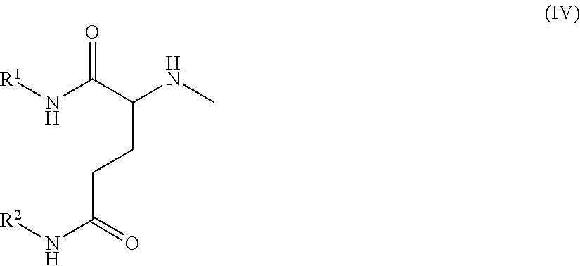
O=C(C(NC)CCC(N[R2])=O)N[R1]
